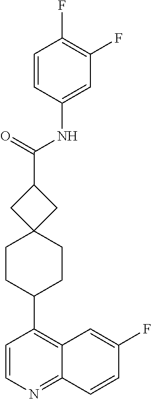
C1=CN=C2C(=C1C1CCC3(CC1)CC(C(=O)NC1=CC(F)=C(F)C=C1)C3)C=C(F)C=C2
